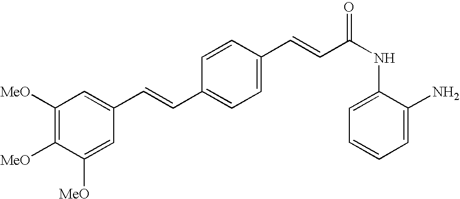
C1(C=CC(NC2=CC=CC=C2N)=O)=CC=C(C=CC2=CC([MeO])=C([MeO])C([MeO])=C2)C=C1
